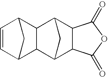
C1=CC2CC1C1C3C4C(C(C21)C3)C(=O)OC4=O
